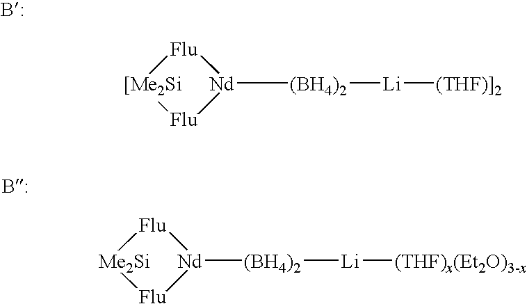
[(BH4)2]([Li][(THF)]2])[Nd]1[Flu][[Me2Si][Flu]1.[Nd]1([(BH4)2][Li][(THF)x(Et2O)3-x])[Flu][Me2Si][Flu]1
